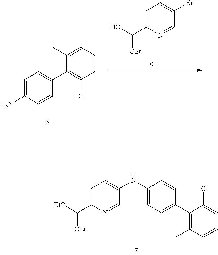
C1=C(C([EtO])[OEt])N=CC(Br)=C1.C1=C(N)C=CC(C2=C(Cl)C=CC=C2C)=C1.C1=C(C([EtO])[OEt])N=CC(NC2=CC=C(C3=C(C)C=CC=C3Cl)C=C2)=C1
